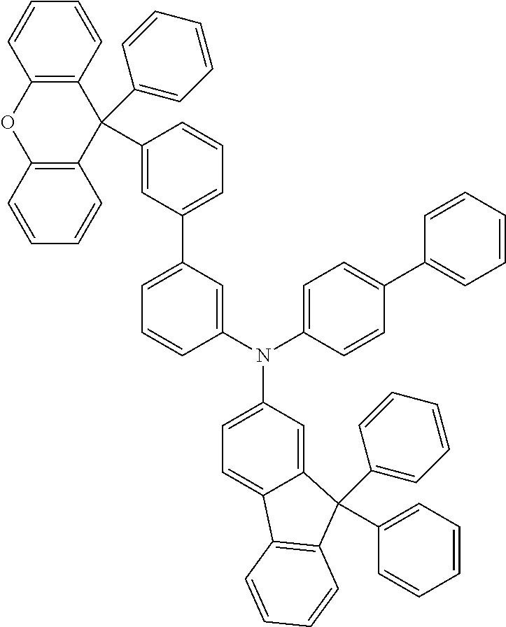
N(C1=CC=C(C2=CC=CC=C2)C=C1)(C1=CC(C2=CC=CC(C3(C4=CC=CC=C4)C4=C(OC5=C3C=CC=C5)C=CC=C4)=C2)=CC=C1)C1=CC=C2C(=C1)C(C1=CC=CC=C1)(C1=CC=CC=C1)C1=C2C=CC=C1
